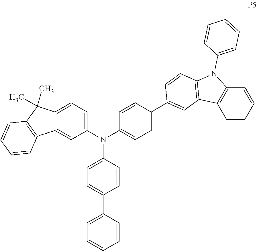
C12=C(C=CC=C1)C1=C(N2C2=CC=CC=C2)C=CC(C2=CC=C(N(C3=CC=C4C(=C3)C3=C(C4(C)C)C=CC=C3)C3=CC=C(C4=CC=CC=C4)C=C3)C=C2)=C1
